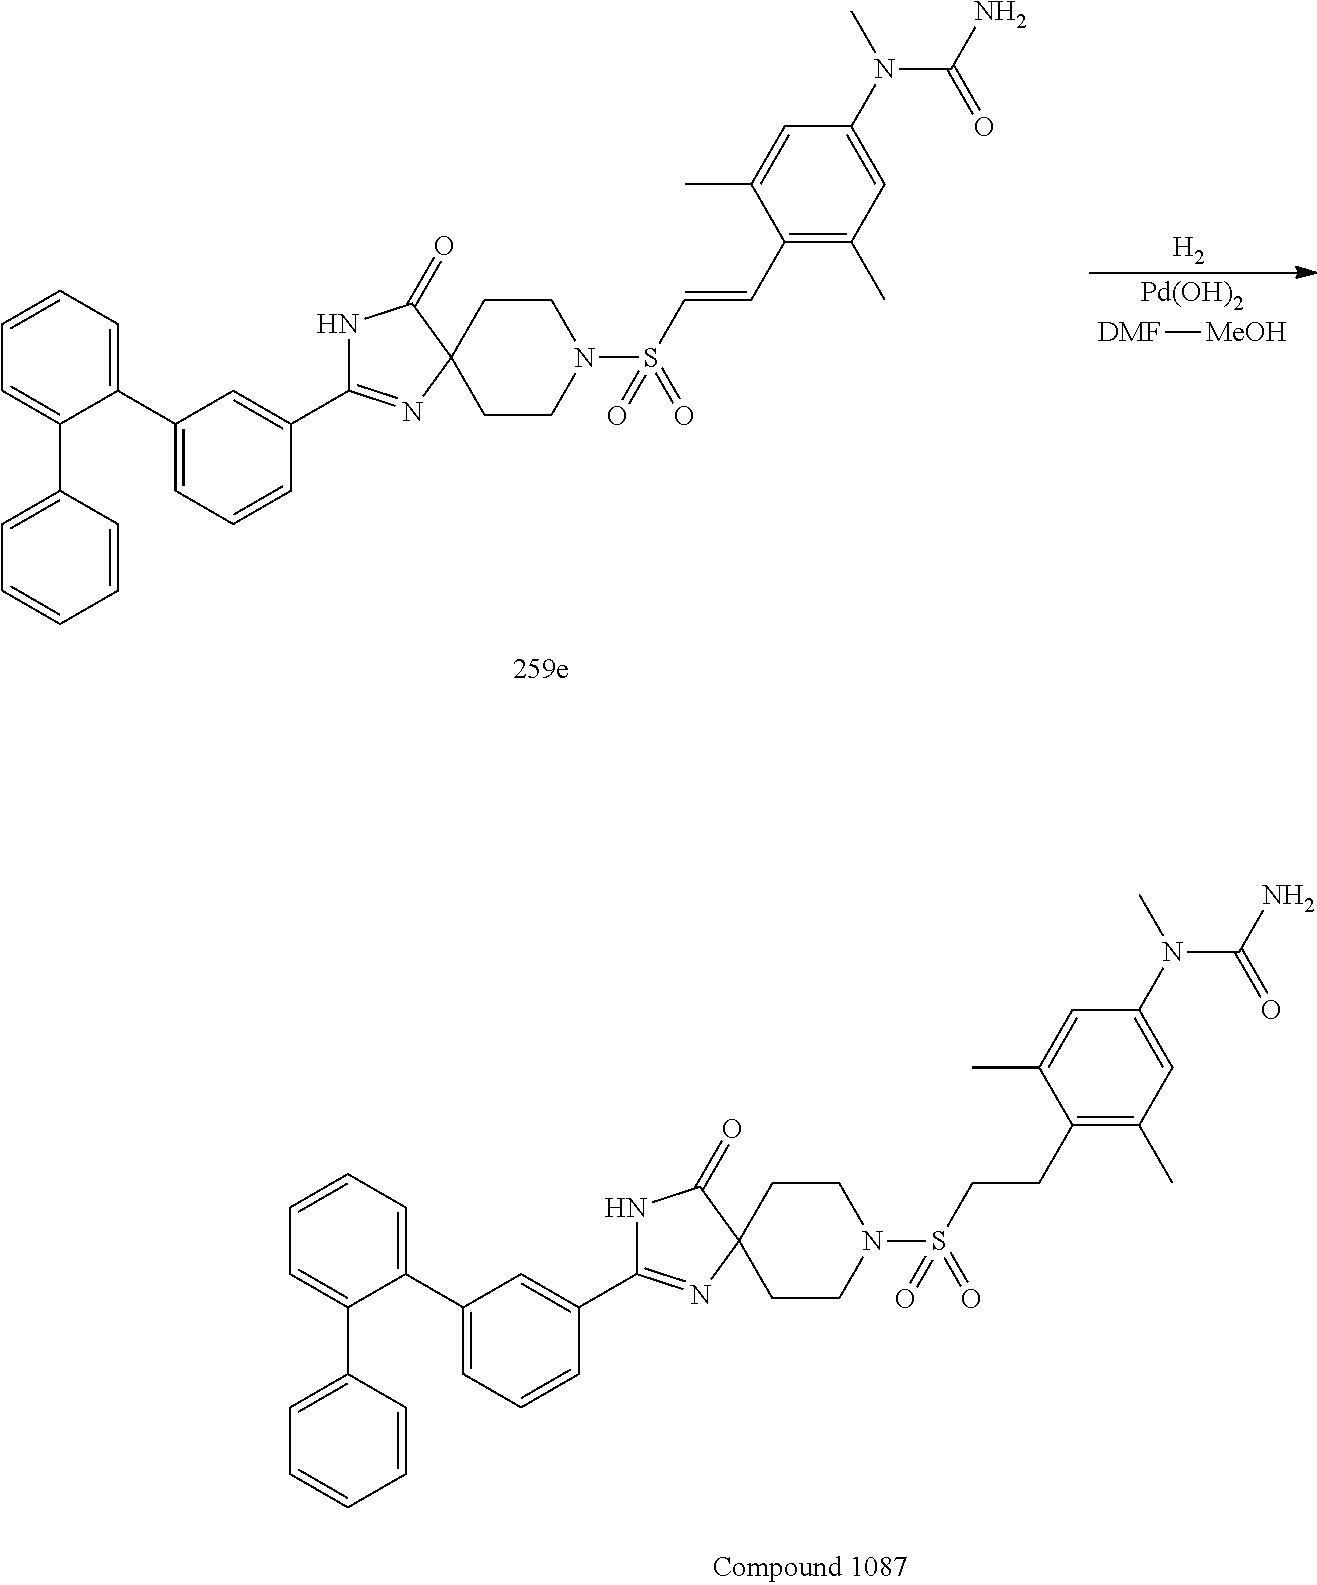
C1CC2(CCN1S(C=CC1=C(C)C=C(N(C)C(N)=O)C=C1C)(=O)=O)C(=O)NC(C1=CC(C3=CC=CC=C3C3=CC=CC=C3)=CC=C1)=N2.[H2].[Pd(OH)2].[DMF][MeOH].C1CC2(CCN1S(CCC1=C(C)C=C(N(C)C(N)=O)C=C1C)(=O)=O)C(=O)NC(C1=CC(C3=CC=CC=C3C3=CC=CC=C3)=CC=C1)=N2
